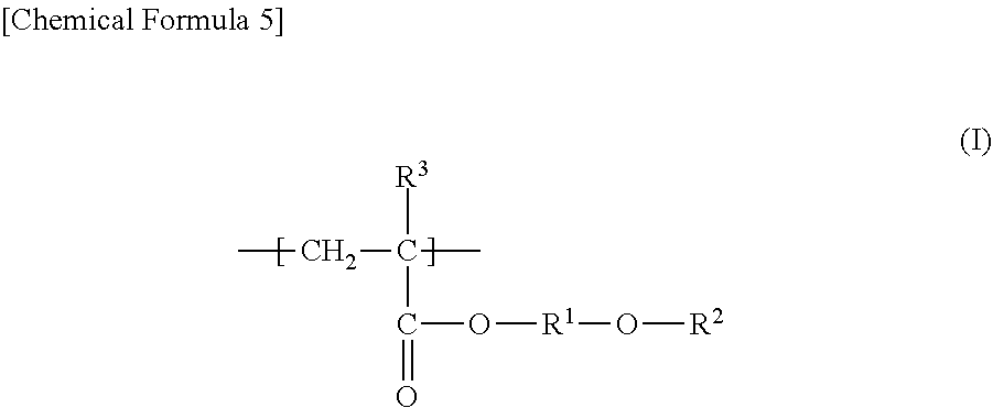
CCC(C)([R3])C(=O)O[R1]O[R2]
